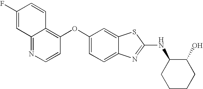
N1=C2C(=C(OC3=CC=C4C(=C3)SC(NC3CCCCC3O)=N4)C=C1)C=CC(F)=C2
